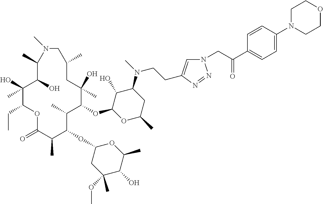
C1(O)C(OC2C(C)C(OC3CC(OC)(C)C(O)C(C)O3)C(C)C(=O)OC(CC)C(O)(C)C(O)C(C)N(C)CC(C)CC2(O)C)OC(C)CC1N(C)CCC1=CN(CC(C2=CC=C(N3CCOCC3)C=C2)=O)N=N1
